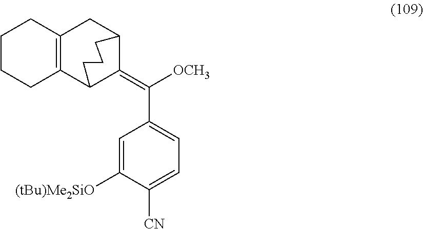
C1=C([(tBu)Me2SiO])C([CN])=CC=C1C(=C1C2CC3=C(C1CCC2)CCCC3)[OCH3]
